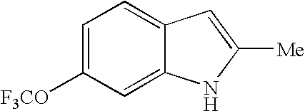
C1=C([F3CO])C=C2C(=C1)C=C([Me])N2
